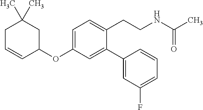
C1=C(OC2CC(C)(C)CC=C2)C=C(C2=CC(F)=CC=C2)C(CCNC(C)=O)=C1
